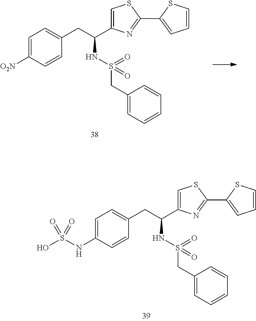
C1=C([O2N])C=CC(CC(C2=CSC(C3=CC=CS3)=N2)NS(=O)(CC2=CC=CC=C2)=O)=C1.C1=C(NS(O)(=O)=O)C=CC(CC(C2=CSC(C3=CC=CS3)=N2)NS(=O)(CC2=CC=CC=C2)=O)=C1
